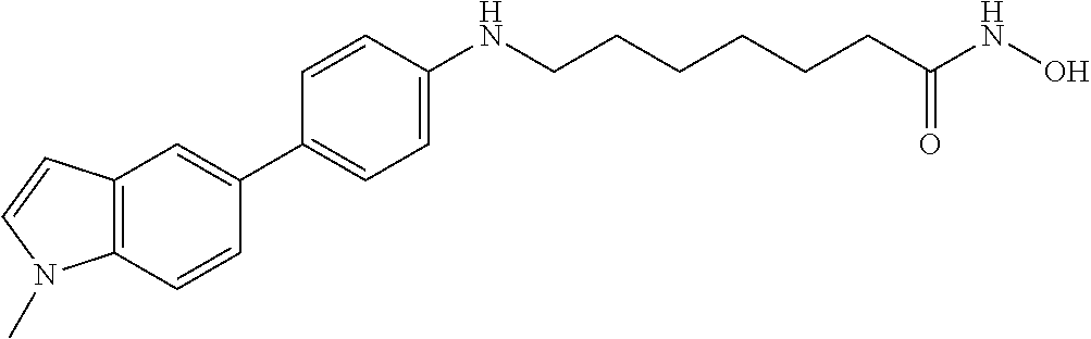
C1=CC(NCCCCCCC(NO)=O)=CC=C1C1=CC2=C(C=C1)N(C)C=C2
